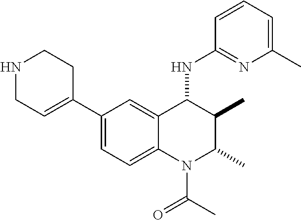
C1=CC=C(C)N=C1NC1C(C)C(C)N(C(=O)C)C2=CC=C(C3=CCNCC3)C=C12
